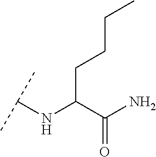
C(C(C(N)=O)NC(C)C)CCC
